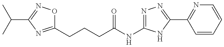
C(CC(NC1=NN=C(C2=NC=CC=C2)N1)=O)CC1=NC(C(C)C)=NO1
